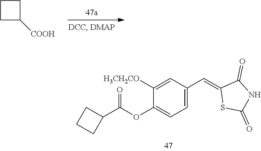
C1([COOH])CCC1.C1(C(OC2=CC=C(C=C3SC(=O)NC3=O)C=C2[H3CH2CO])=O)CCC1
